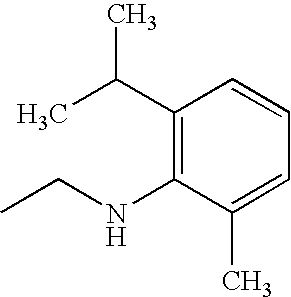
CC(C1=C(NCC)C(C)=CC=C1)C
